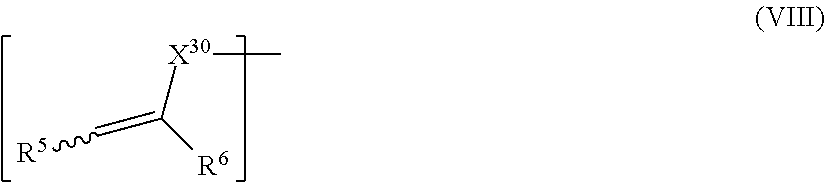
[X30](C(=C[R5])[R6])C
